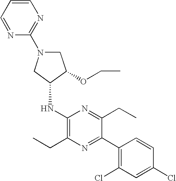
C1N(C2=NC=CC=N2)CC(NC2=C(CC)N=C(C3=C(Cl)C=C(Cl)C=C3)C(CC)=N2)C1OCC
